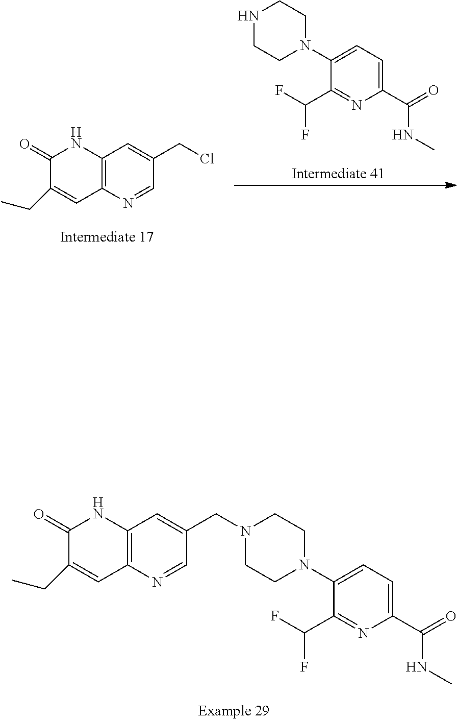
C12=C(N=CC(CCl)=C1)C=C(CC)C(=O)N2.C1=C(N2CCNCC2)C(C(F)F)=NC(C(=O)NC)=C1.C1=C(N2CCN(CC3=CC4=C(N=C3)C=C(CC)C(=O)N4)CC2)C(C(F)F)=NC(C(=O)NC)=C1
